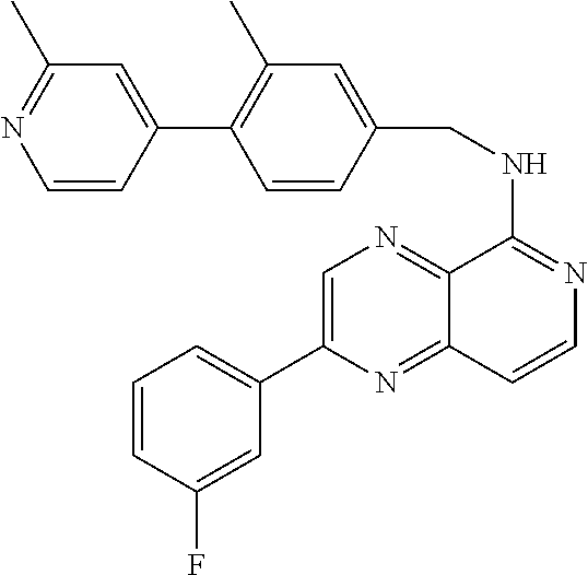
C12=NC=C(C3=CC=CC(F)=C3)N=C1C=CN=C2NCC1=CC(C)=C(C2=CC(C)=NC=C2)C=C1
